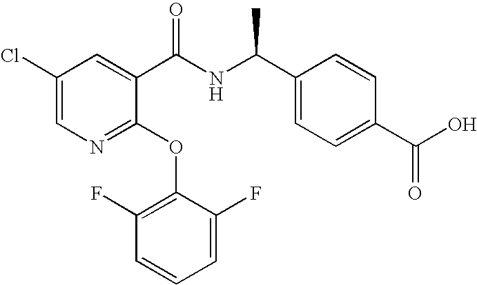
C1(Cl)=CN=C(OC2=C(F)C=CC=C2F)C(C(NC(C2=CC=C(C(O)=O)C=C2)C)=O)=C1
